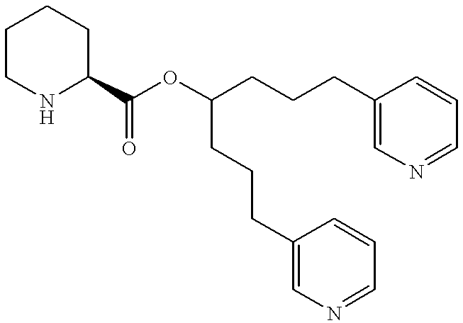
C(OC(C1CCCCN1)=O)(CCCC1=CN=CC=C1)CCCC1=CN=CC=C1
